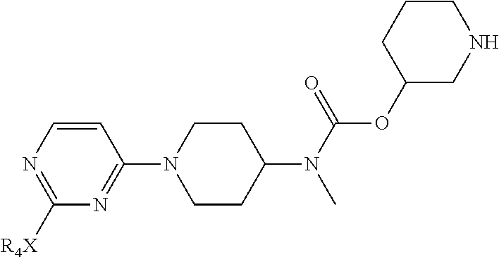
C1=CN=C([R4X])N=C1N1CCC(N(C(=O)OC2CNCCC2)C)CC1
